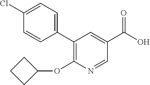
C1(C2=C(OC3CCC3)N=CC(C(O)=O)=C2)=CC=C(Cl)C=C1
